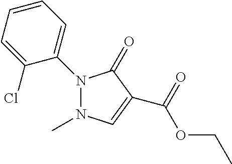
N1(C2=CC=CC=C2Cl)N(C)C=C(C(=O)OCC)C1=O
